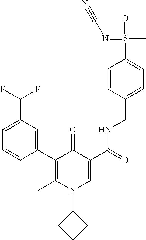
C1=C(C(F)F)C=C(C2=C(C)N(C3CCC3)C=C(C(=O)NCC3=CC=C(S(=O)(C)=NC#N)C=C3)C2=O)C=C1
